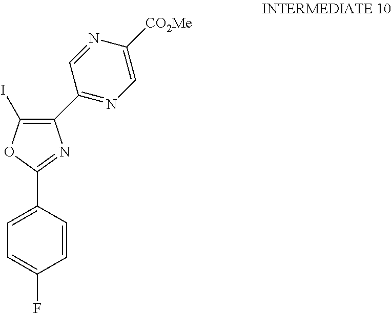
C1=CC(C2=NC(C3=NC=C([CO2Me])N=C3)=C(I)O2)=CC=C1F
